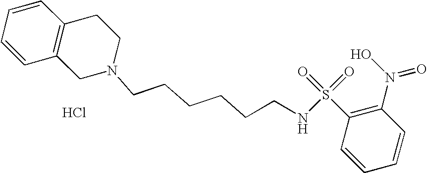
C1=CC=CC2=C1CCN(CCCCCCNS(=O)(=O)C1=C(N(O)=O)C=CC=C1)C2.Cl
